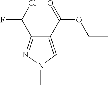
C1(C(=O)OCC)=CN(C)N=C1C(Cl)F
